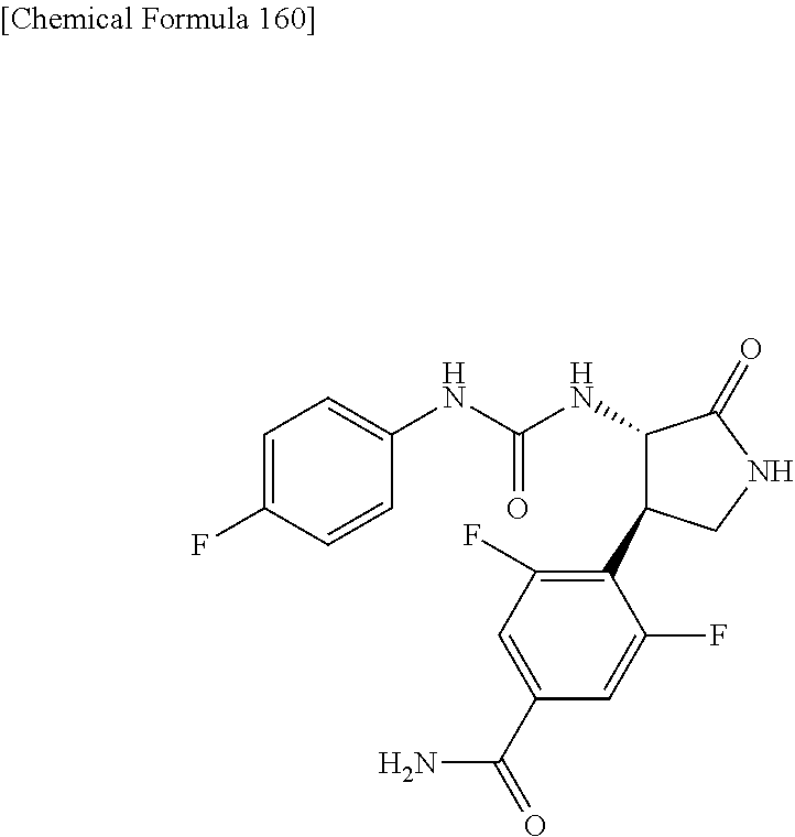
C1(NC(NC2=CC=C(F)C=C2)=O)C(=O)NCC1C1=C(F)C=C(C(N)=O)C=C1F
